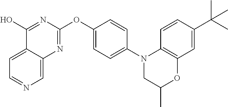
C1=C2C(=CN=C1)N=C(OC1=CC=C(N3CC(C)OC4=C3C=CC(C(C)(C)C)=C4)C=C1)N=C2O
